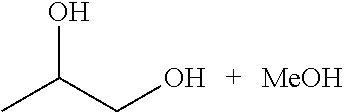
CC(CO)O.[MeOH]
